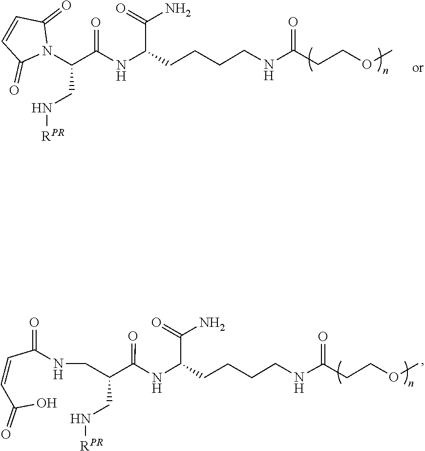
C(NCCCCC(NC(C(CN[RPR])CNC(C=CC(O)=O)=O)=O)C(=O)N)(=O)CCOC.C1=CC(=O)N(C(CN[RPR])C(NC(C(=O)N)CCCCNC(CCOC)=O)=O)C1=O
